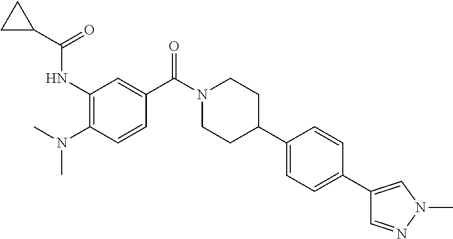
C(=O)(NC1=C(N(C)C)C=CC(C(N2CCC(C3=CC=C(C4=CN(C)N=C4)C=C3)CC2)=O)=C1)C1CC1
